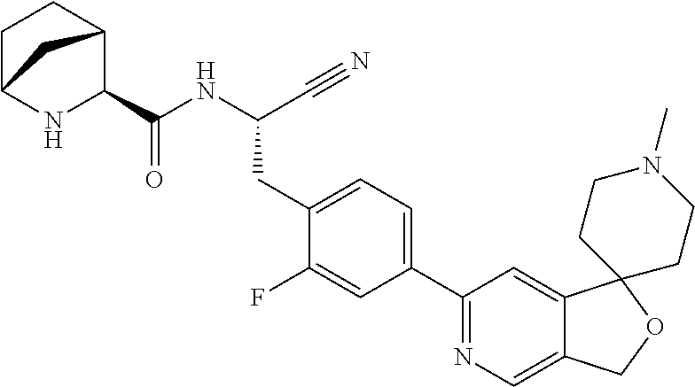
C(NC(CC1=CC=C(C2=NC=C3C(=C2)C2(OC3)CCN(C)CC2)C=C1F)C#N)(=O)C1C2CCC(N1)C2
